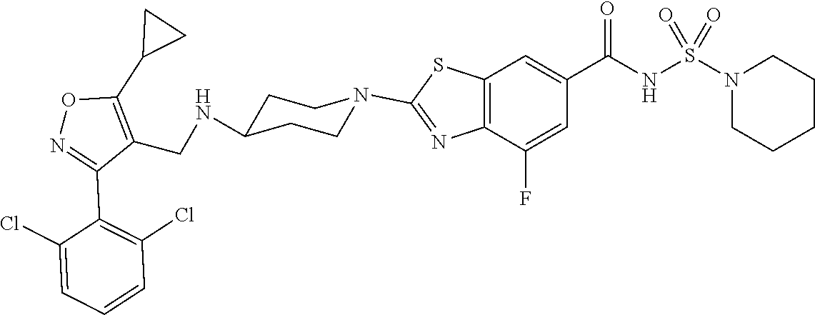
C12=C(C=C(C(NS(N3CCCCC3)(=O)=O)=O)C=C1F)SC(N1CCC(NCC3=C(C4CC4)ON=C3C3=C(Cl)C=CC=C3Cl)CC1)=N2
